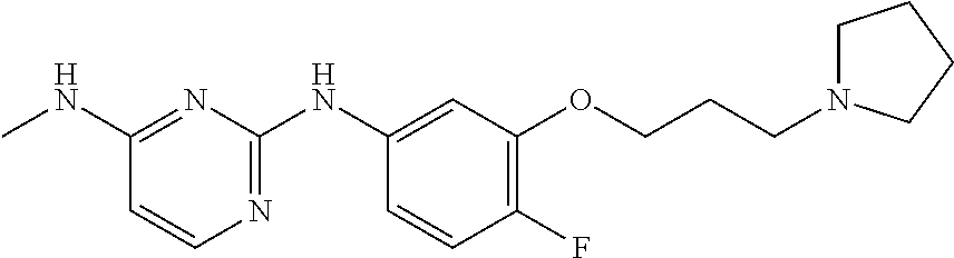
C1(NC)=NC(NC2=CC(OCCCN3CCCC3)=C(F)C=C2)=NC=C1
